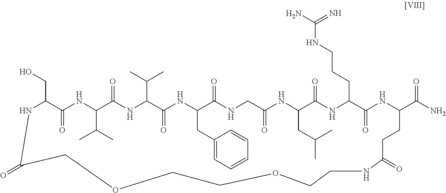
N1C(CO)C(=O)NC(C(C)C)C(=O)NC(C(C)C)C(=O)NC(CC2=CC=CC=C2)C(=O)NCC(=O)NC(CC(C)C)C(=O)NC(CCCNC(N)=N)C(=O)NC(C(=O)N)CCC(=O)NCCOCCOCC1=O
